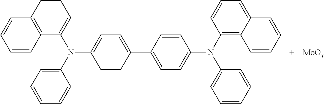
C12=C(C=CC=C1N(C1=CC=C(C3=CC=C(N(C4=CC=CC=C4)C4=C5C(=CC=C4)C=CC=C5)C=C3)C=C1)C1=CC=CC=C1)C=CC=C2
